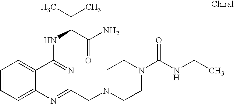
C1=CC=C2C(=C1)C(NC(C(=O)N)C(C)C)=NC(CN1CCN(C(NCC)=O)CC1)=N2
